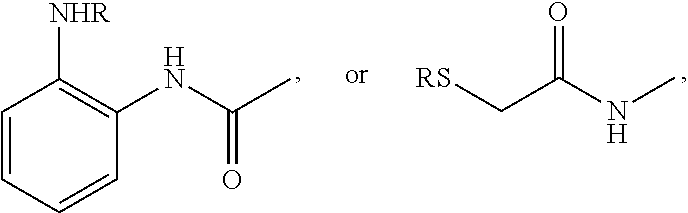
C1=CC=CC(NC(C)=O)=C1[NHR].[RS]CC(NC)=O
